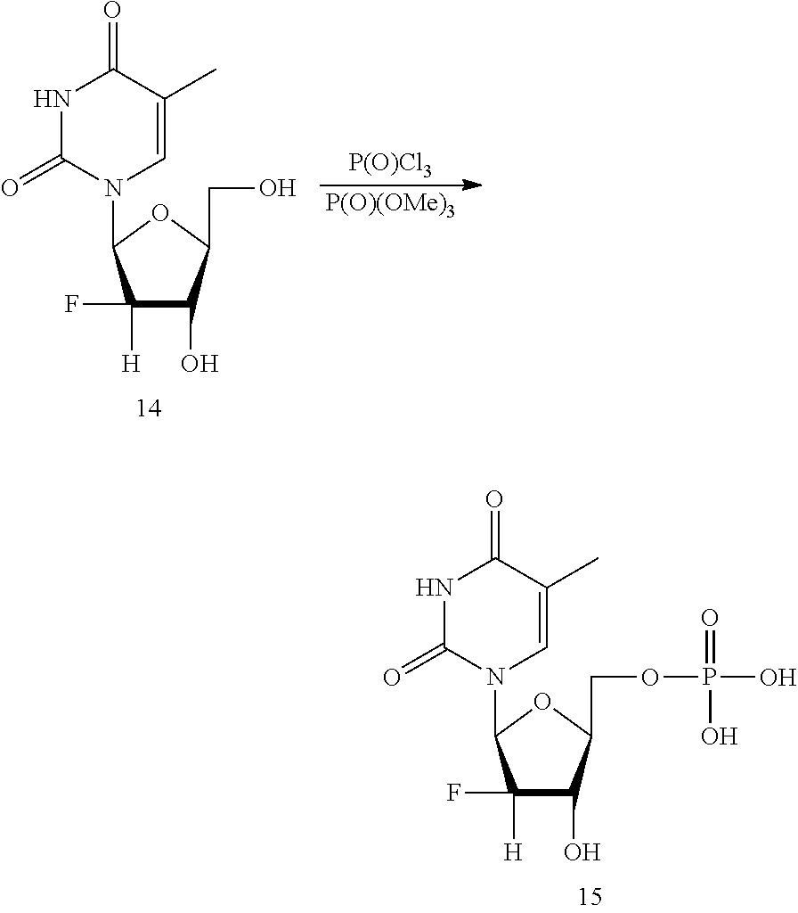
N1C(=O)N(C2OC(CO)C(O)C2([H])F)C=C(C)C1=O.[P(O)Cl3].[P(O)(OMe)3].N1C(=O)N(C2OC(COP(O)(=O)O)C(O)C2([H])F)C=C(C)C1=O
